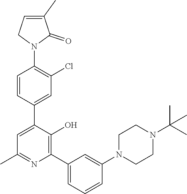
C1=CC(C2=CC(C)=NC(C3=CC=CC(N4CCN(C(C)(C)C)CC4)=C3)=C2O)=CC(Cl)=C1N1C(=O)C(C)=CC1
